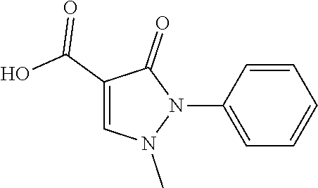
C1=C(C(O)=O)C(=O)N(C2=CC=CC=C2)N1C
